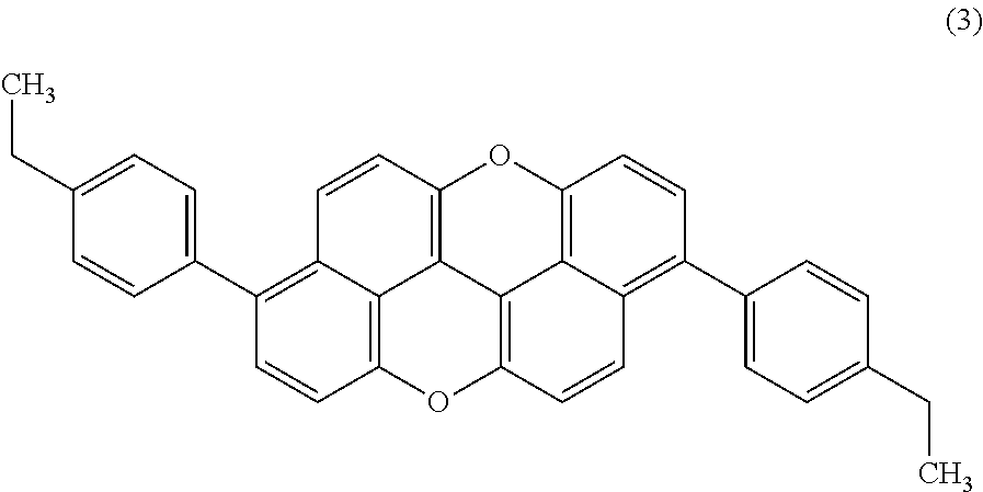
C12=C(C3=CC=C(CC)C=C3)C=CC3=C1C1=C(C=C2)OC2=C4C1=C(O3)C=CC4=C(C1=CC=C(CC)C=C1)C=C2
